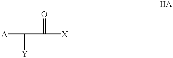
[A]C([Y])C(=O)[X]
